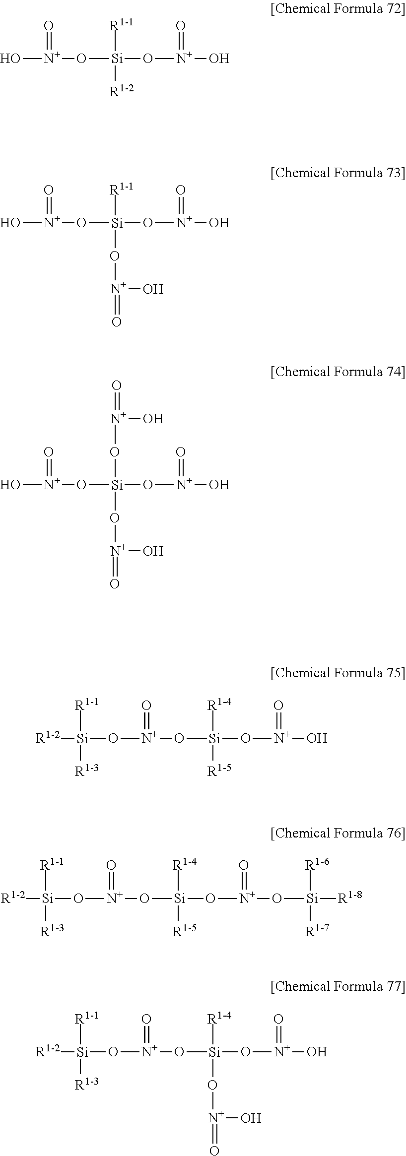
O[N+](=O)O[Si](O[N+](=O)O)([R1-1])[R1-2].O[N+](=O)O[Si](O[N+](=O)O)([R1-1])O[N+](O)=O.O[N+](=O)O[Si](O[N+](=O)O)(O[N+](=O)O)O[N+](O)=O.[R1-2][Si]([R1-1])([R1-3])O[N+](O[Si]([R1-4])([R1-5])O[N+](O)=O)=O.[R1-2][Si]([R1-1])([R1-3])O[N+](O[Si]([R1-4])([R1-5])O[N+](=O)O[Si]([R1-6])([R1-7])[R1-8])=O.[R1-2][Si]([R1-1])([R1-3])O[N+](O[Si]([R1-4])(O[N+](=O)O)O[N+](O)=O)=O
